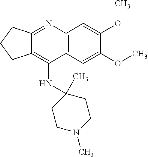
C12=C(C=C(OC)C(OC)=C1)C(NC1(C)CCN(C)CC1)=C1C(=N2)CCC1
